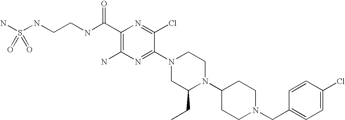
C1(C(NCCNS(N)(=O)=O)=O)=C(N)N=C(N2CC(CC)N(C3CCN(CC4=CC=C(Cl)C=C4)CC3)CC2)C(Cl)=N1
